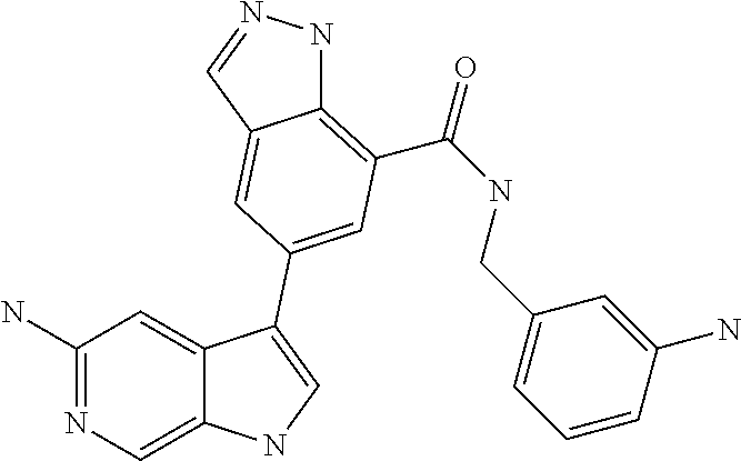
C1(N)=NC=C2C(=C1)C(C1=CC(C(=O)NCC3=CC=CC(N)=C3)=C3NN=CC3=C1)=CN2
